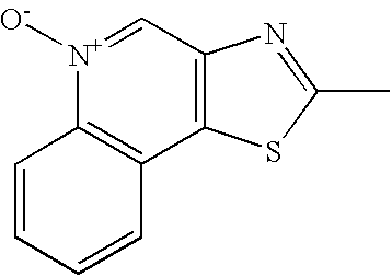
[N+]1([O-])=CC2=C(C3=C1C=CC=C3)SC(C)=N2
